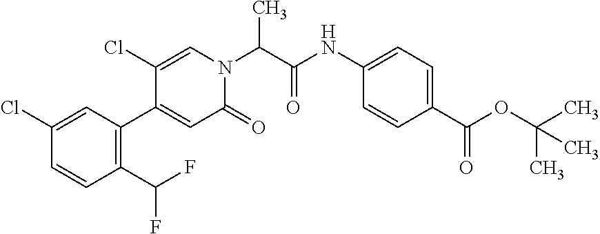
C1(C(F)F)=C(C2=CC(=O)N(C(C(NC3=CC=C(C(OC(C)(C)C)=O)C=C3)=O)C)C=C2Cl)C=C(Cl)C=C1
